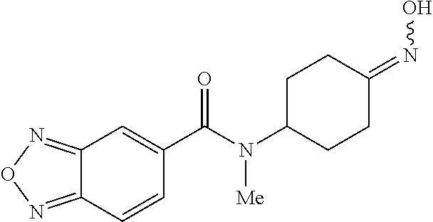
C12=NON=C1C=CC(C(N(C1CCC(=NO)CC1)[Me])=O)=C2
